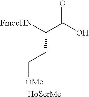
O=C(O)C([FmocHN])CC[OMe].[HoSerMe]
